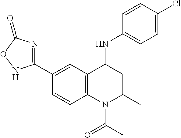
C1=C(C2=NC(=O)ON2)C=CC2=C1C(NC1=CC=C(Cl)C=C1)CC(C)N2C(C)=O
